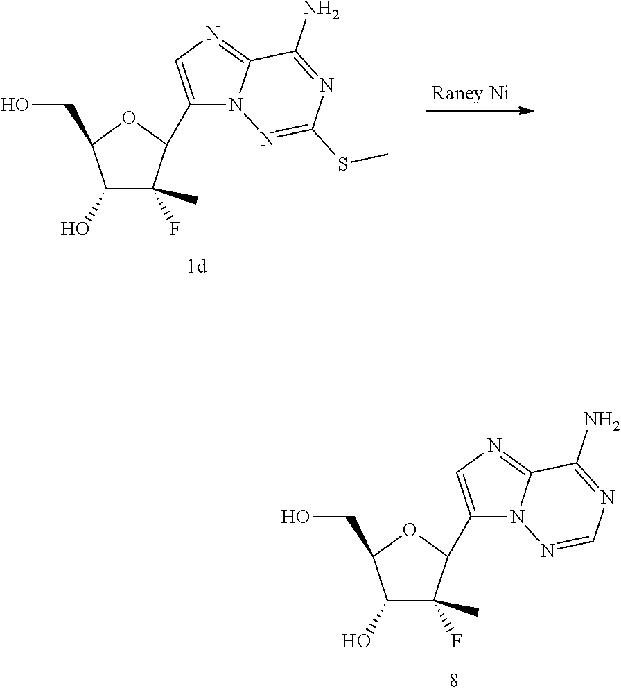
C1(C)(F)C(C2=CN=C3N2N=CN=C3N)OC(CO)C1O.C1(C)(F)C(C2=CN=C3N2N=C(SC)N=C3N)OC(CO)C1O.[Raney Ni]
